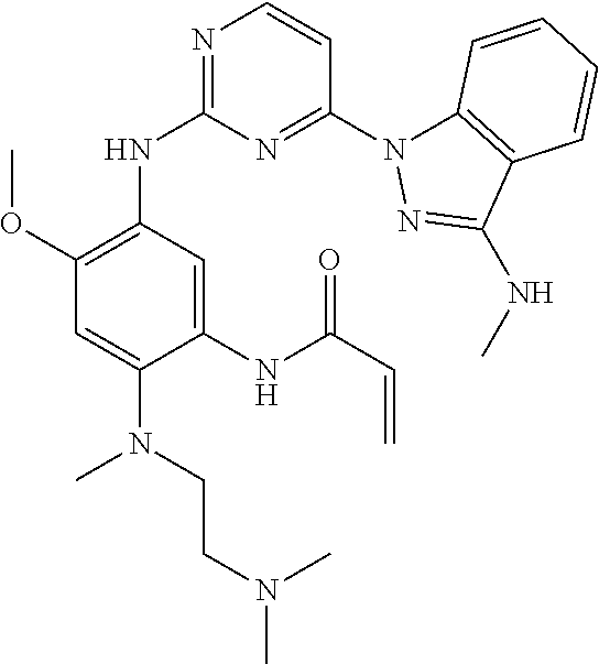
C1(NC2=NC=CC(N3C4=C(C(NC)=N3)C=CC=C4)=N2)=C(OC)C=C(N(CCN(C)C)C)C(NC(C=C)=O)=C1
